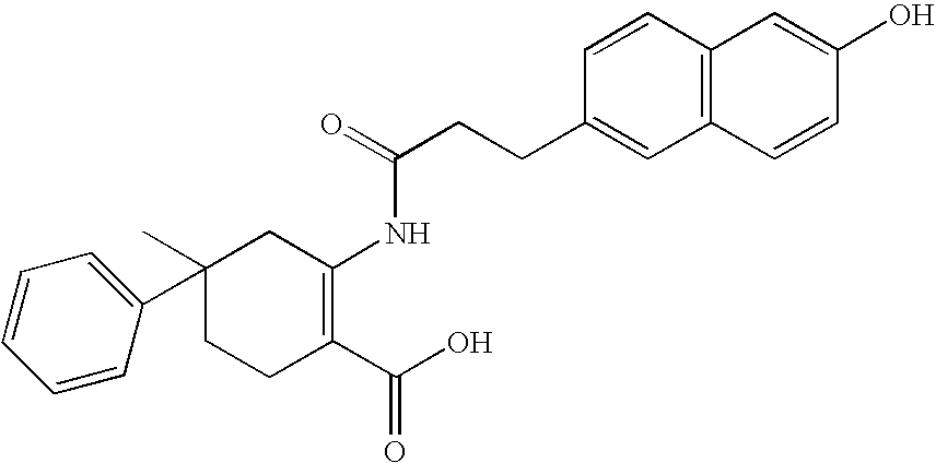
C1(C)(C2=CC=CC=C2)CCC(C(O)=O)=C(NC(=O)CCC2=CC3=C(C=C2)C=C(O)C=C3)C1
